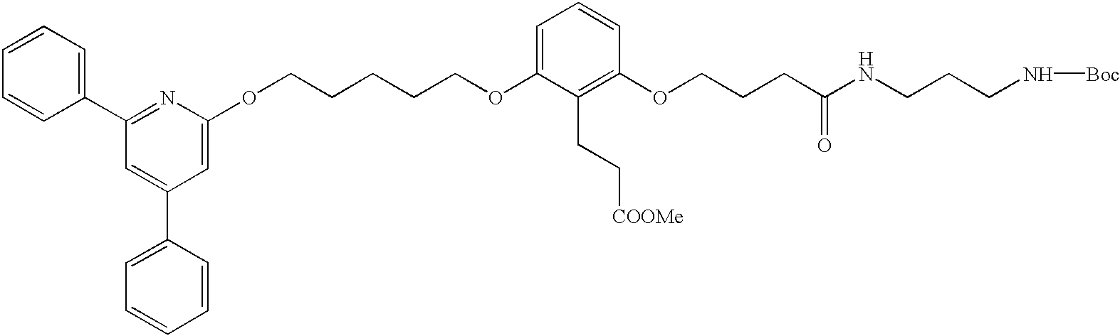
C(CCNC(CCCOC1=C(CC[COOMe])C(OCCCCCOC2=CC(C3=CC=CC=C3)=CC(C3=CC=CC=C3)=N2)=CC=C1)=O)N[Boc]
